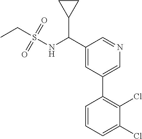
C1(C(NS(=O)(=O)CC)C2CC2)=CC(C2=C(Cl)C(Cl)=CC=C2)=CN=C1
